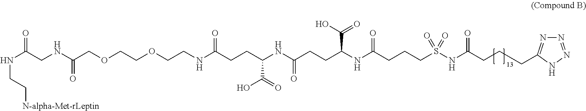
N(C(CNC(COCCOCCNC(CCC(NC(CCC(NC(CCCS(NC(CCCC1=NN=NN1)=O)(=O)=O)=O)C(O)=O)=O)C(=O)O)=O)=O)=O)CC[N-alpha-Met-rLeptin]
